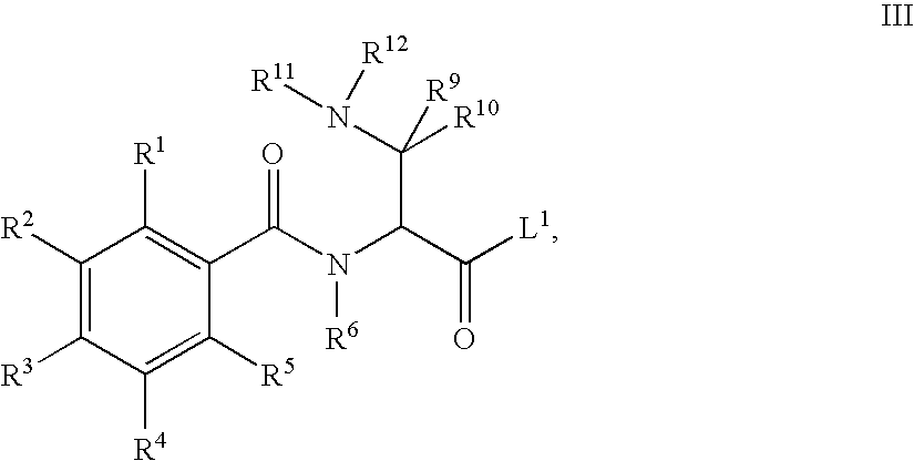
C1([R2])=C([R3])C([R4])=C([R5])C(C(N(C(C([L1])=O)C(N([R11])[R12])([R10])[R9])[R6])=O)=C1[R1]
